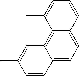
C12=CC=C3C(=C1C=C(C)C=C2)C(C)=CC=C3
